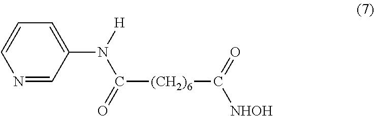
C([(CH2)6]C(=O)[NHOH])(N(C1=CC=CN=C1)[H])=O
